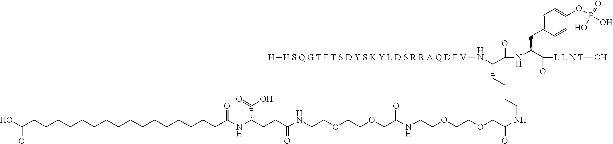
OC(CCCCCCCCCCCCCCCCC(NC(CCC(NCCOCCOCC(NCCOCCOCC(=O)NCCCCC(C(NC(CC1=CC=C(OP(O)(=O)O)C=C1)C([L L N T]O)=O)=O)N[H S Q G T F T S D Y S K Y L D S R R A Q D F V][H])=O)=O)C(O)=O)=O)=O
